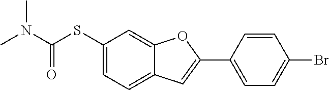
C1(SC(N(C)C)=O)=CC=C2C(=C1)OC(C1=CC=C(Br)C=C1)=C2
